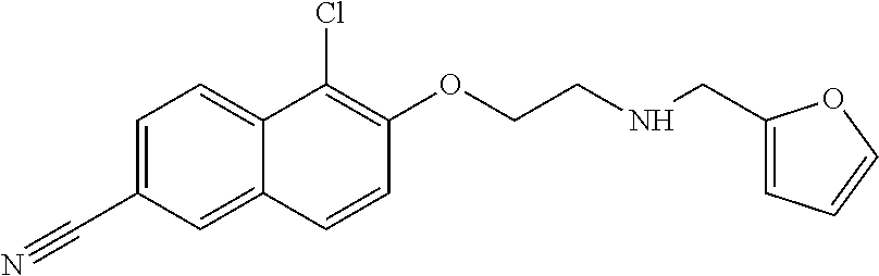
C1=C(C#N)C=C2C(=C1)C(Cl)=C(OCCNCC1=CC=CO1)C=C2
